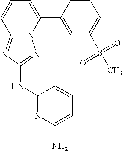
N12C(=NC(NC3=NC(N)=CC=C3)=N1)C=CC=C2C1=CC(S(C)(=O)=O)=CC=C1
